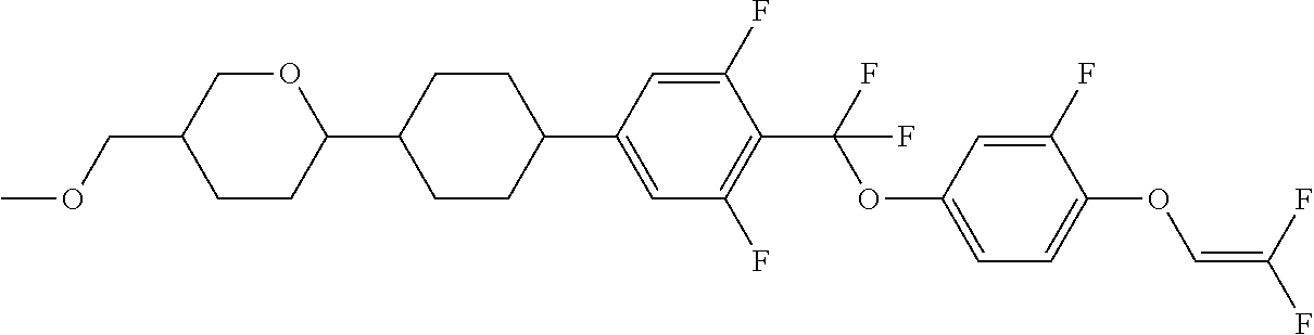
O1CC(COC)CCC1C1CCC(C2=CC(F)=C(C(F)(OC3=CC=C(OC=C(F)F)C(F)=C3)F)C(F)=C2)CC1
